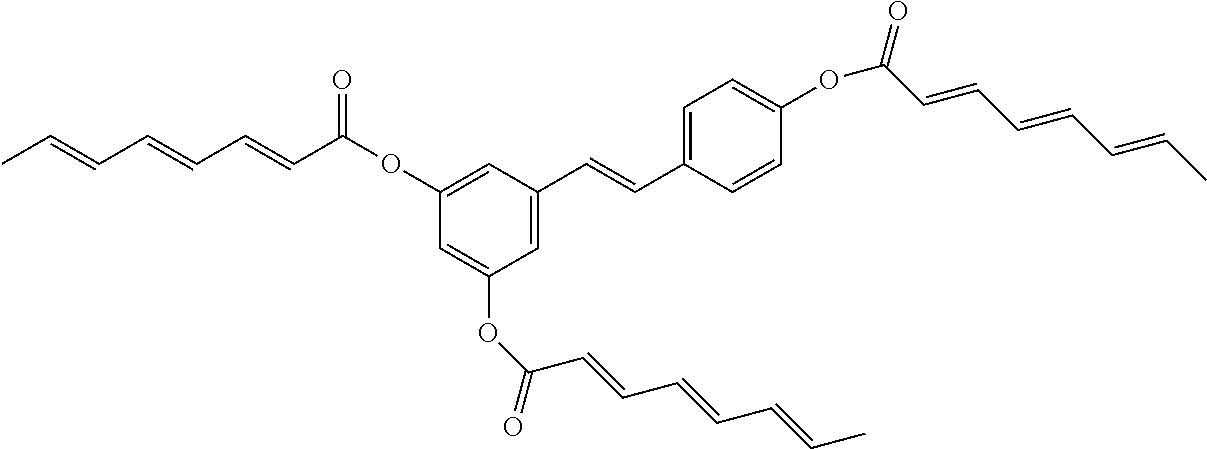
CC=CC=CC=CC(OC1=CC(C=CC2=CC=C(OC(=O)C=CC=CC=CC)C=C2)=CC(OC(C=CC=CC=CC)=O)=C1)=O
